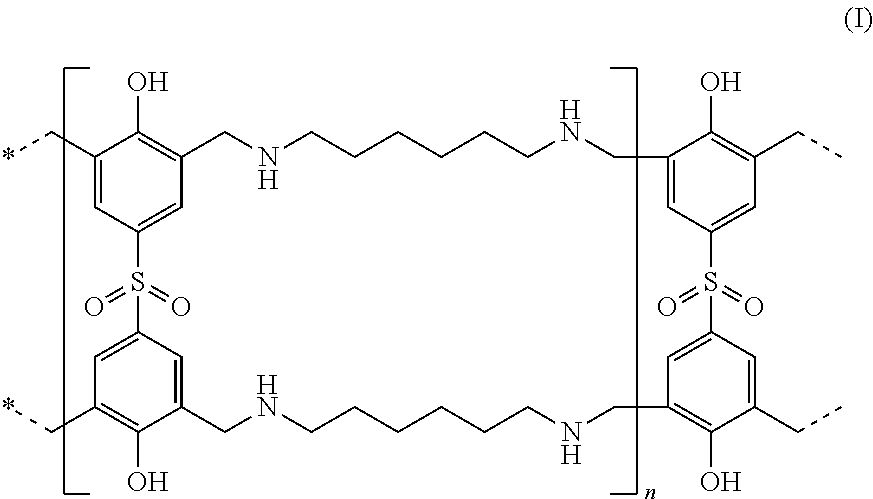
C1(C*)=CC2=CC(=C1O)CNCCCCCCNCC1=CC(=CC(CC)=C1O)S(=O)(=O)C1=CC(=C(O)C(CC)=C1)CNCCCCCCNCC1=CC(=CC(C*)=C1O)S2(=O)=O
